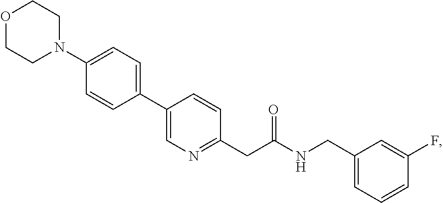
C1(C2=CN=C(CC(NCC3=CC=CC(F)=C3)=O)C=C2)=CC=C(N2CCOCC2)C=C1
